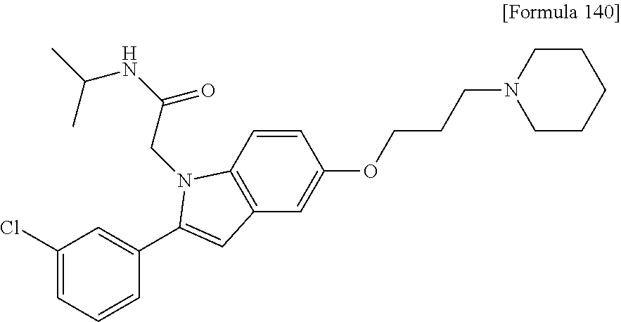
C1(Cl)=CC=CC(C2=CC3=C(C=CC(OCCCN4CCCCC4)=C3)N2CC(NC(C)C)=O)=C1
